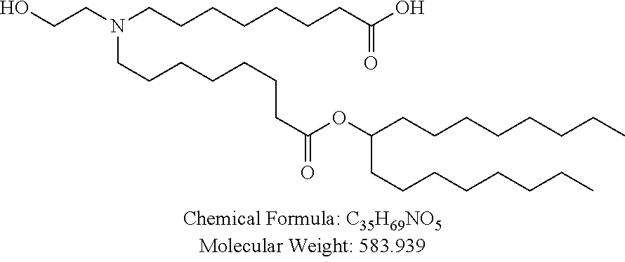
OCCN(CCCCCCCC(O)=O)CCCCCCCC(OC(CCCCCCCC)CCCCCCCC)=O
